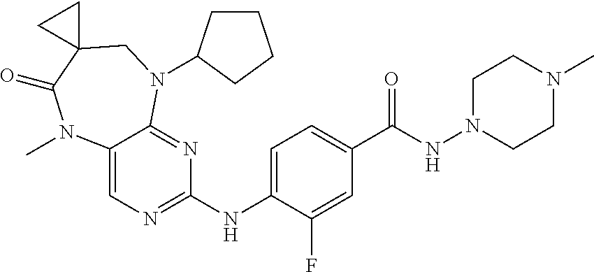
C12=CN=C(NC3=CC=C(C(NN4CCN(C)CC4)=O)C=C3F)N=C1N(C1CCCC1)CC1(C(=O)N2C)CC1
